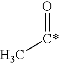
O=[C*]C
